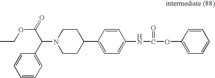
C1=CC=C(C(C(OCC)=O)N2CCC(C3=CC=C(NC(OC4=CC=CC=C4)=O)C=C3)CC2)C=C1
